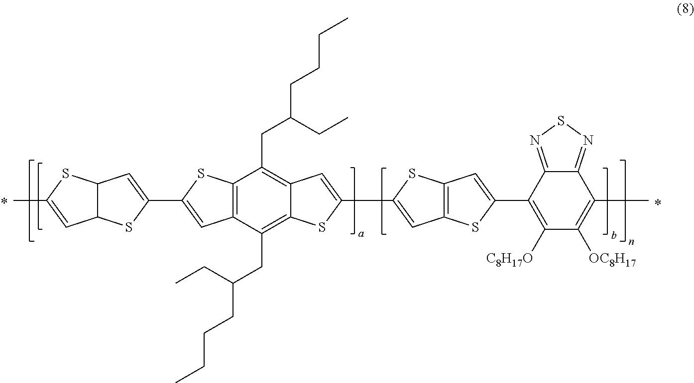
C12=C(C(CC(CC)CCCC)=C3C(=C1CC(CC)CCCC)C=C(C1=CC4=C(S1)C=C(C1=C([C8H17O])C([OC8H17])=C(C)C5=NSN=C15)S4)S3)C=C(C1=CC3C(S1)C=C(C)S3)S2
